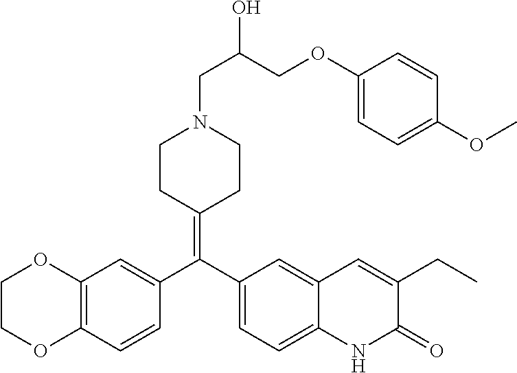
C1=C(C(=C2CCN(CC(COC3=CC=C(OC)C=C3)O)CC2)C2=CC=C3C(=C2)C=C(CC)C(=O)N3)C=CC2=C1OCCO2
